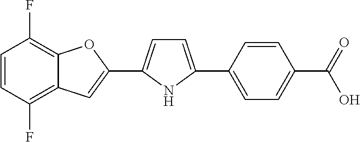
C1=CC(F)=C2C(=C1F)OC(C1=CC=C(C3=CC=C(C(=O)O)C=C3)N1)=C2
